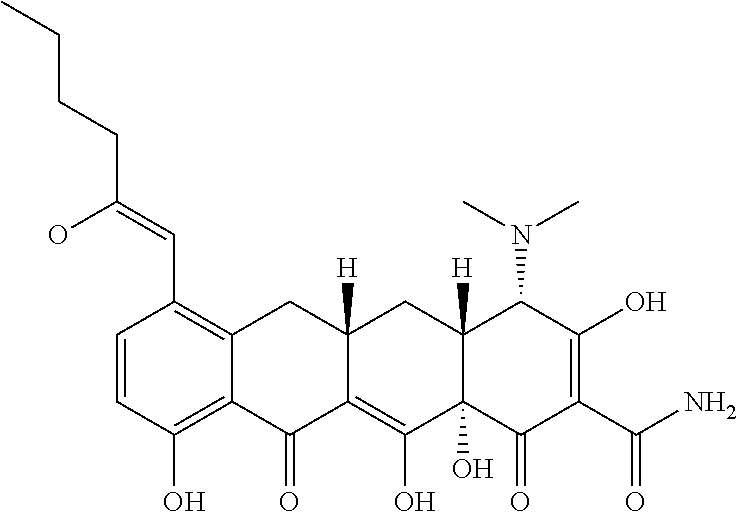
C1=CC(O)=C2C(=C1C=C(O)CCCC)CC1([H])C(=C(O)C3(O)C([H])(C1)C(N(C)C)C(O)=C(C(N)=O)C3=O)C2=O
